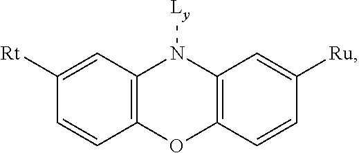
C1([Rt])=CC2=C(C=C1)OC1=C(N2[Ly])C=C([Ru])C=C1
